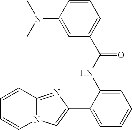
N12C(=NC(C3=CC=CC=C3NC(C3=CC=CC(N(C)C)=C3)=O)=C1)C=CC=C2
